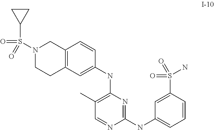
C1(NC2=CC=CC(S(=O)(N)=O)=C2)=NC(NC2=CC3=C(C=C2)CN(S(=O)(=O)C2CC2)CC3)=C(C)C=N1
